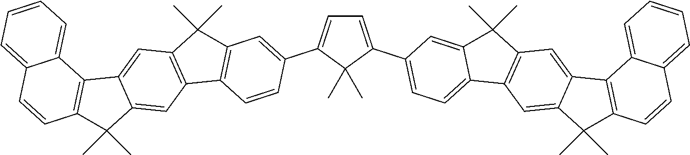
C1=C(C2=CC=C3C(=C2)C(C)(C)C2=C3C=C3C(=C2)C2=C(C3(C)C)C=CC3=CC=CC=C23)C(C)(C)C(C2=CC3=C(C=C2)C2=C(C3(C)C)C=C3C(=C2)C(C)(C)C2=C3C3=CC=CC=C3C=C2)=C1
